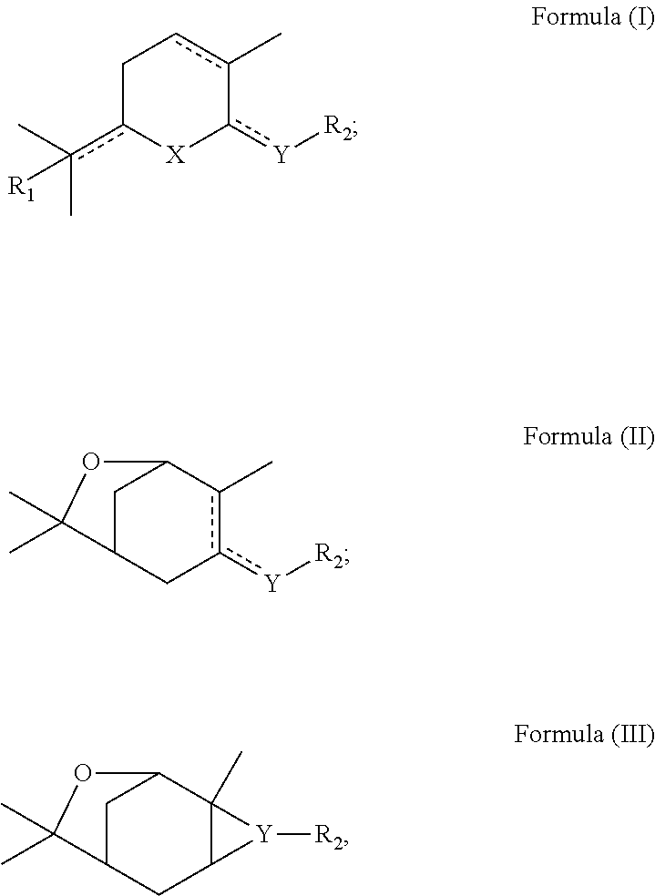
C1C2Cc([Y][R2])c(C)C1OC2(C)C.C1C2CC3C(C)(C1OC2(C)C)[Y]3[R2].C1c(c(C)(C)[R1])[X]c([Y][R2])-c(C)c1
